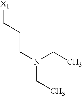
[X1]CCCN(CC)CC
